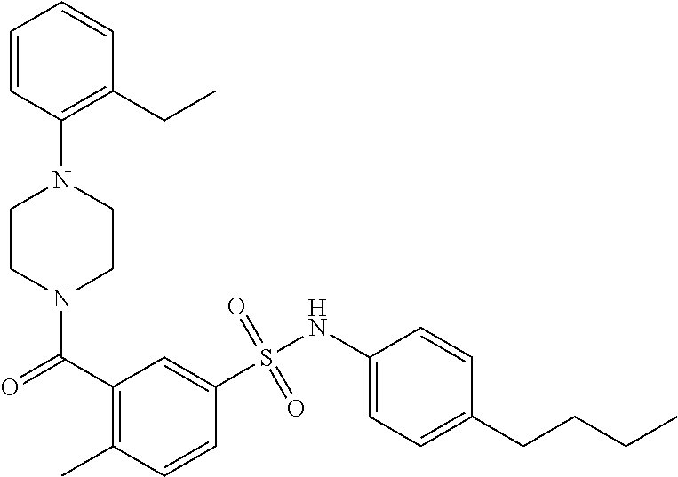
N1(C(=O)C2=C(C)C=CC(S(NC3=CC=C(CCCC)C=C3)(=O)=O)=C2)CCN(C2=C(CC)C=CC=C2)CC1
